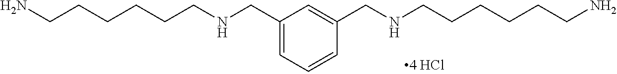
C1(CNCCCCCCN)=CC=CC(CNCCCCCCN)=C1
